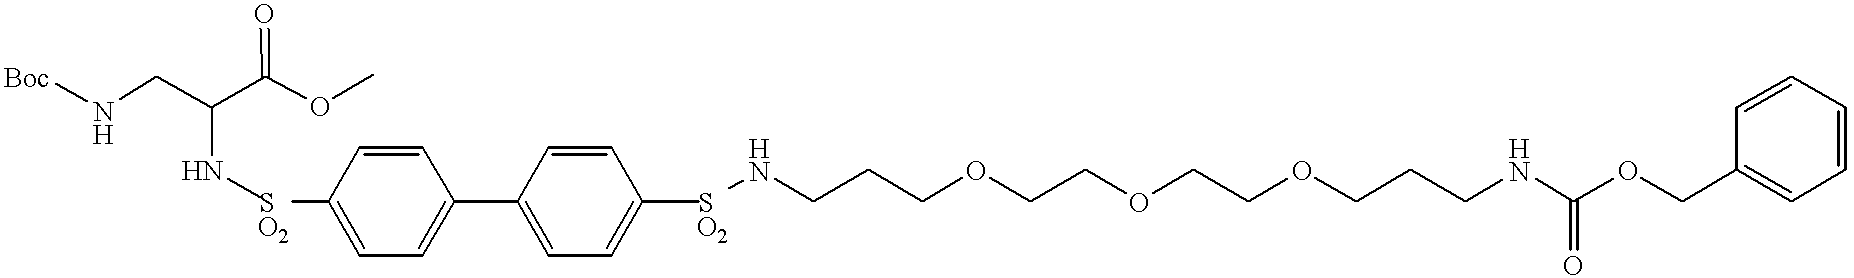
N(CCCOCCOCCOCCCNC(OCC1=CC=CC=C1)=O)[S  O2]C1=CC=C(C2=CC=C([S  O2]NC(CN[Boc])C(OC)=O)C=C2)C=C1
